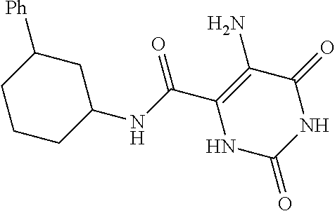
C(C1=C(N)C(=O)NC(=O)N1)(=O)NC1CC([Ph])CCC1
